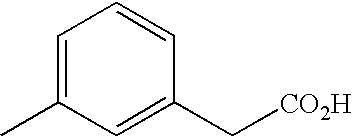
C1(C[CO2H])=CC(C)=CC=C1
